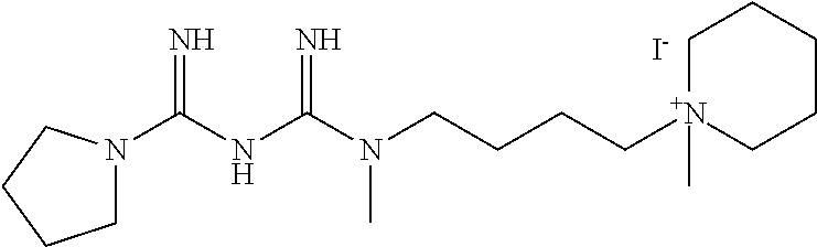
[I-].C(NC(N(CCCC[N+]1(C)CCCCC1)C)=N)(=N)N1CCCC1
